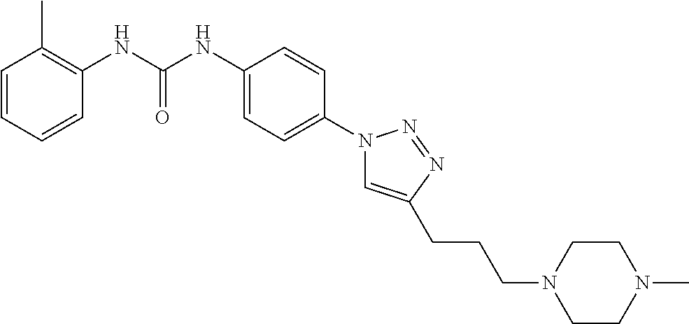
C1=CC=CC(NC(NC2=CC=C(N3C=C(CCCN4CCN(C)CC4)N=N3)C=C2)=O)=C1C
